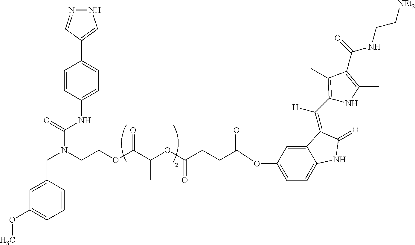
N1N=CC(C2=CC=C(NC(N(CCOC(C(OC(CCC(OC3=CC=C4C(=C3)C(=C(C3=C(C)C(C(=O)NCC[NEt2])=C(C)N3)[H])C(=O)N4)=O)=O)C)=O)CC3=CC(OC)=CC=C3)=O)C=C2)=C1
